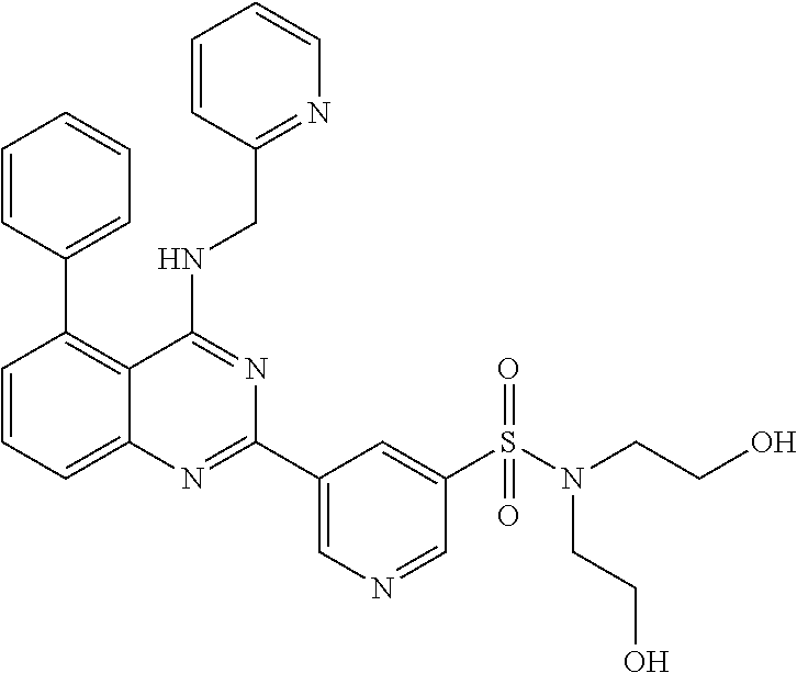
C1=CC(C2=C3C(=CC=C2)N=C(C2=CN=CC(S(N(CCO)CCO)(=O)=O)=C2)N=C3NCC2=NC=CC=C2)=CC=C1
